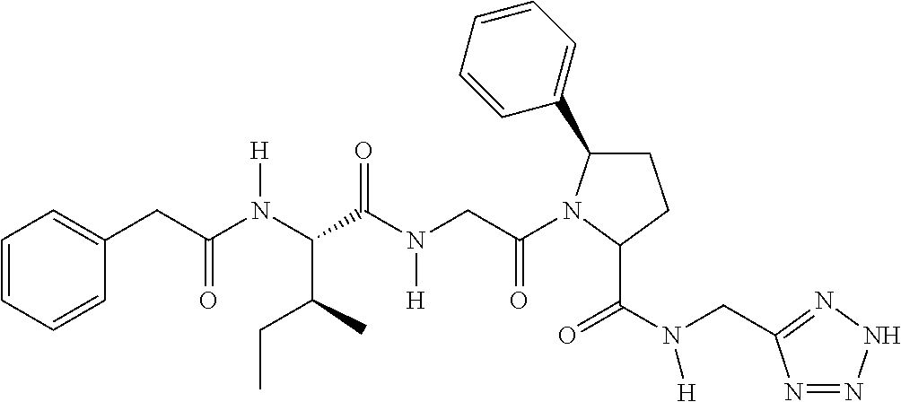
C1C(C2=CC=CC=C2)N(C(CN(C(C(N(C(CC2=CC=CC=C2)=O)[H])C(C)CC)=O)[H])=O)C(C(N(CC2=NNN=N2)[H])=O)C1
